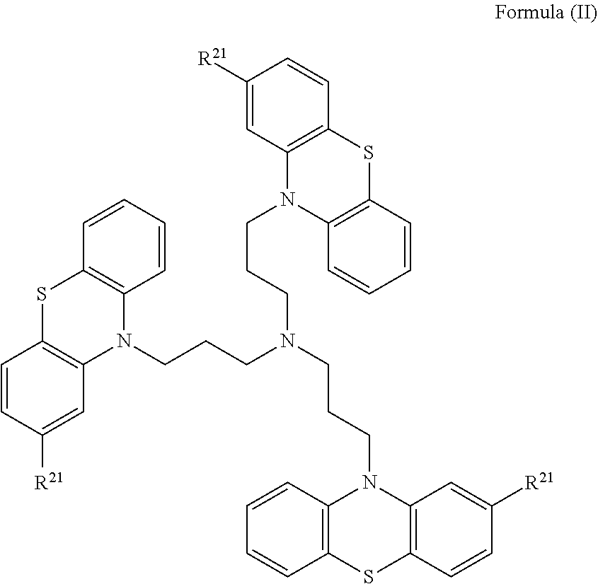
C1([R21])=CC2=C(C=C1)SC1=C(N2CCCN(CCCN2C3=C(C=CC([R21])=C3)SC3=C2C=CC=C3)CCCN2C3=C(C=CC=C3)SC3=C2C=C([R21])C=C3)C=CC=C1
